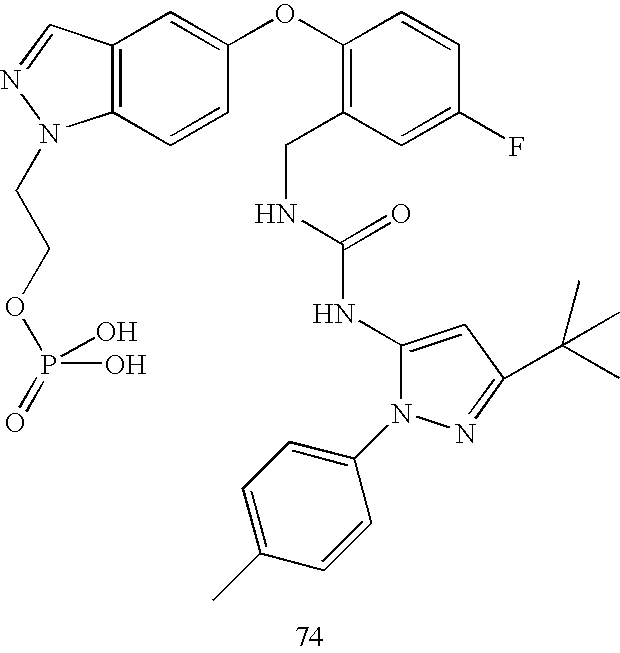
C12=C(C=CC(OC3=C(CNC(=O)NC4=CC(C(C)(C)C)=NN4C4=CC=C(C)C=C4)C=C(F)C=C3)=C1)N(CCOP(=O)(O)O)N=C2
